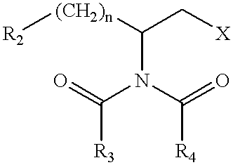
O=C(N(C(=O)[R4])C(C[X])[(CH2)n][R2])[R3]
